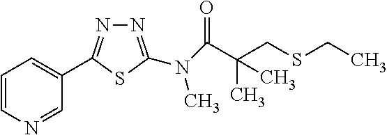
N1=C(N(C(=O)C(CSCC)(C)C)C)SC(C2=CC=CN=C2)=N1
